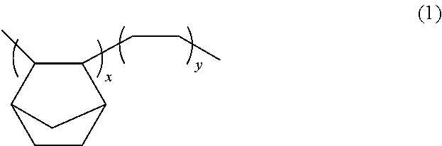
C1CC2CC1C(C)C2CCC
